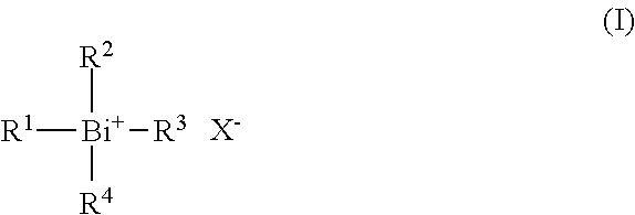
[R2][Bi]([R4])([R3])[R1].[X-]
